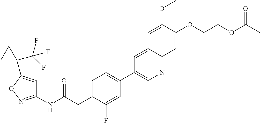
C1(NC(CC2=CC=C(C3=CN=C4C(=C3)C=C(OC)C(OCCOC(C)=O)=C4)C=C2F)=O)=NOC(C2(C(F)(F)F)CC2)=C1
